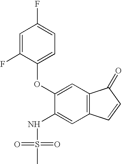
FC1=CC(F)=CC=C1OC1=CC2=C(C=C1NS(=O)(=O)C)C=CC2=O
